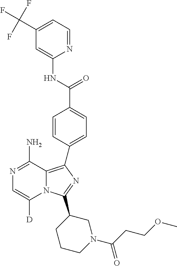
N1=C(N)C2=C(C3=CC=C(C(NC4=CC(C(F)(F)F)=CC=N4)=O)C=C3)N=C(C3CCCN(C(CCOC)=O)C3)N2C([D])=C1
